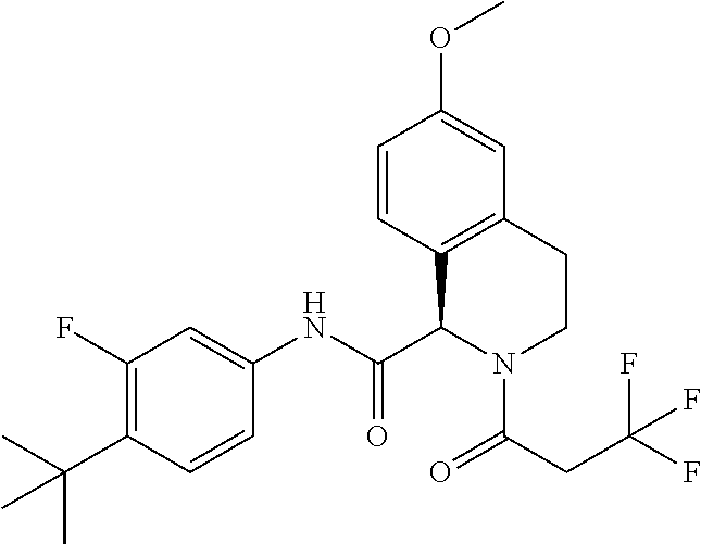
C1(F)=C(C(C)(C)C)C=CC(NC(C2C3=C(CCN2C(=O)CC(F)(F)F)C=C(OC)C=C3)=O)=C1
